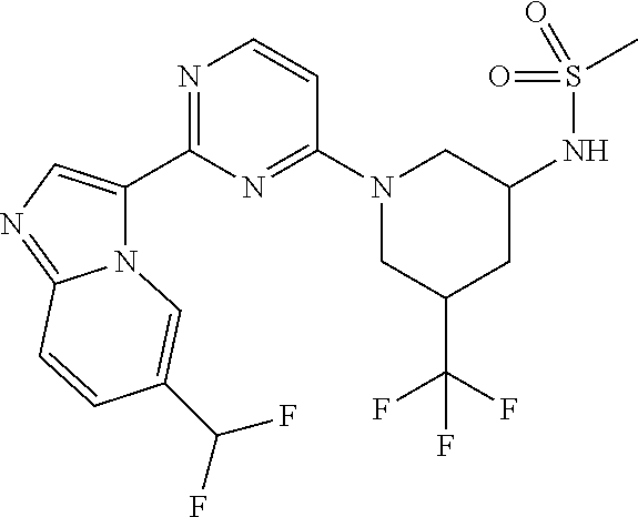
N12C(C3=NC=CC(N4CC(C(F)(F)F)CC(NS(C)(=O)=O)C4)=N3)=CN=C1C=CC(C(F)F)=C2
